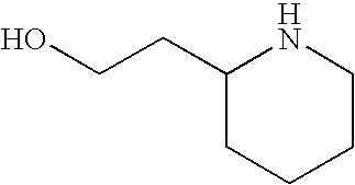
OCCC1CCCCN1
